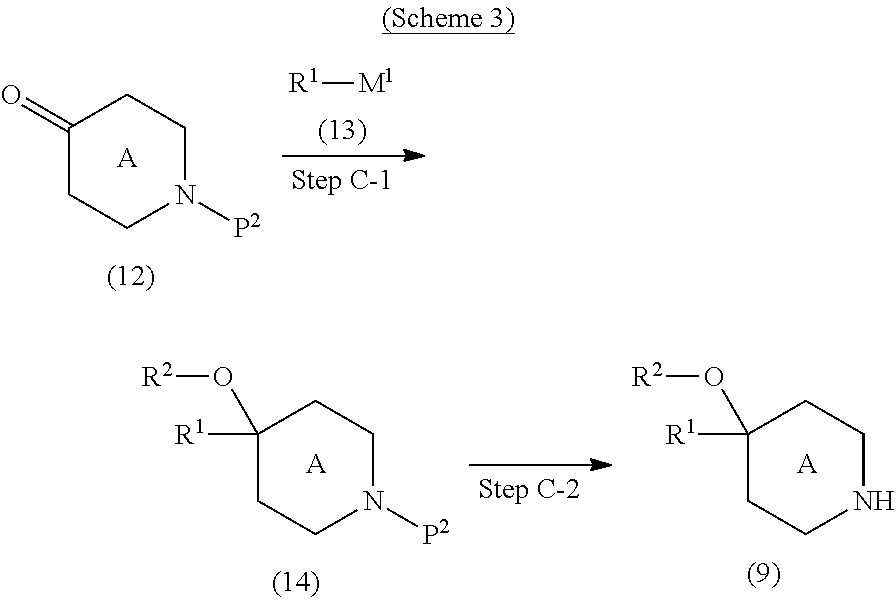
[M1][R1].C1(=O)CCN([P2])CC1.[A].C1([R1])(O[R2])CCNCC1.[A].C1([R1])(O[R2])CCN([P2])CC1.[A]
